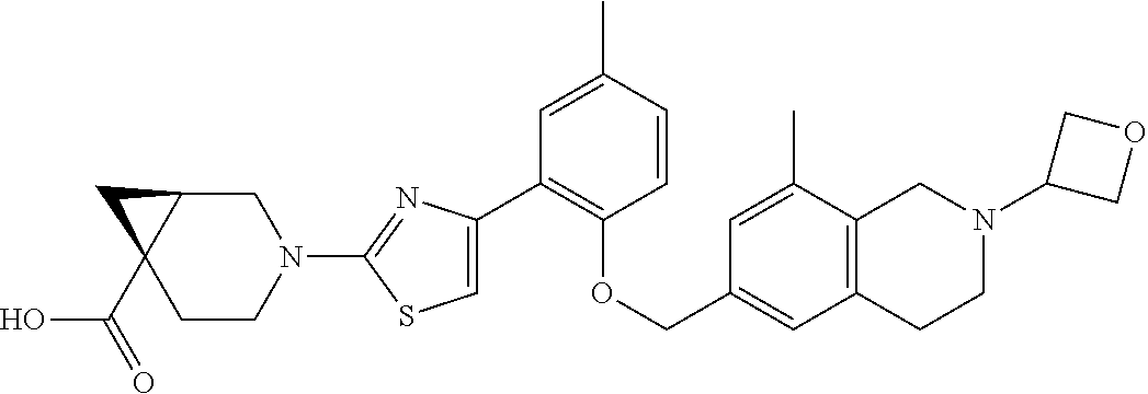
C1(C2=CSC(N3CC4C(C(=O)O)(CC3)C4)=N2)=C(OCC2=CC3=C(C(C)=C2)CN(C2COC2)CC3)C=CC(C)=C1
